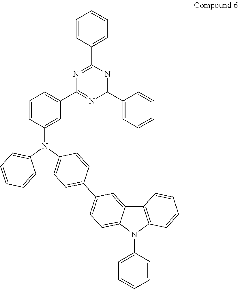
C1=CC(N2C3=CC=CC=C3C3=C2C=CC(C2=CC=C4C(=C2)C2=C(N4C4=CC=CC=C4)C=CC=C2)=C3)=CC(C2=NC(C3=CC=CC=C3)=NC(C3=CC=CC=C3)=N2)=C1
